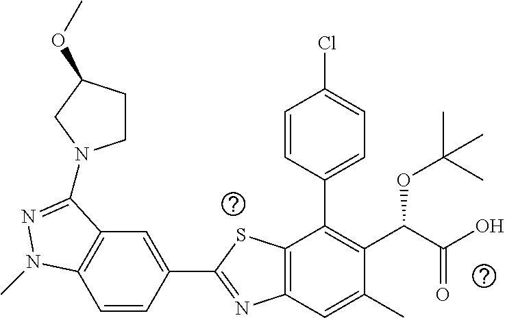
C1=CC(C2=NC3=C(S2)C(C2=CC=C(Cl)C=C2)=C(C(C(O)=O)OC(C)(C)C)C(C)=C3)=CC2=C1N(C)N=C2N1CCC(OC)C1
